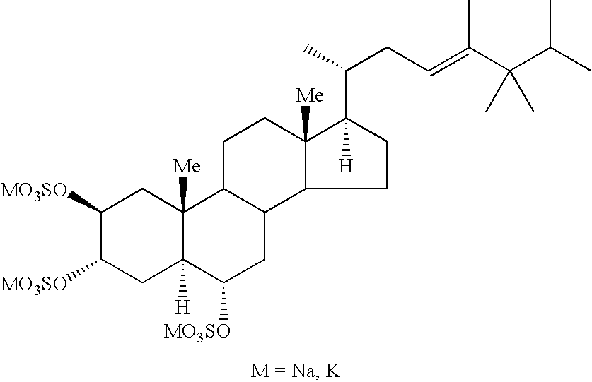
C1([MO3SO])C([MO3SO])CC2([H])C([Me])(C1)C1C(CC2[MO3SO])C2CCC([H])(C(CC=C(C(C(C)C)(C)C)C)C)C2([Me])CC1
